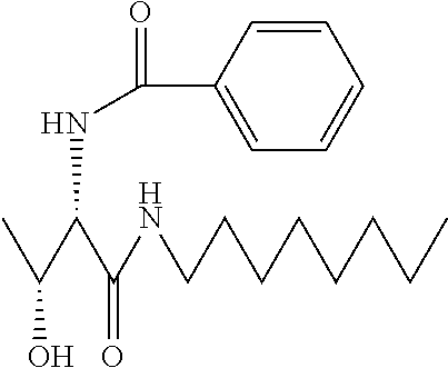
CC(C(C(NCCCCCCCC)=O)NC(=O)C1=CC=CC=C1)O
